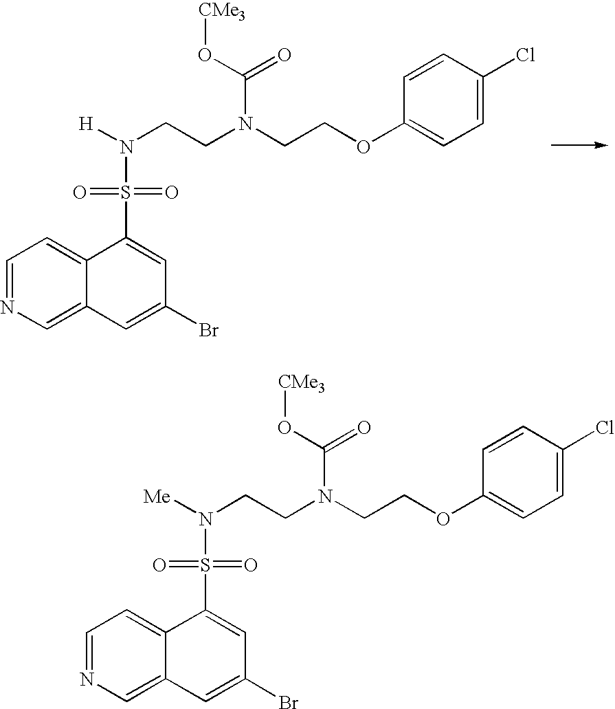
C1=NC=C2C(=C1)C(S(=O)(=O)N([H])CCN(CCOC1=CC=C(Cl)C=C1)C(=O)O[CMe3])=CC(Br)=C2.C1=NC=C2C(=C1)C(S(=O)(=O)N([Me])CCN(CCOC1=CC=C(Cl)C=C1)C(=O)O[CMe3])=CC(Br)=C2
